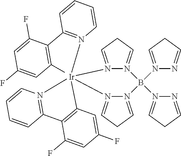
N12=CCC=N1B(N1=CCC=N1)(N1=CCC=N1)N1=CCC=N1[Ir]21(N2=C(C3=C(C)C=C(F)C=C3F)C=CC=C2)N2=C(C=CC=C2)C2=C1C=C(F)C=C2F
